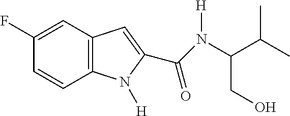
C1(F)=CC2=C(C=C1)N([H])C(C(N(C(C(C)C)CO)[H])=O)=C2
